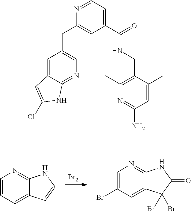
[Br2].C1=CC=C2C(=N1)NC=C2.C1=C(Br)C=C2C(=N1)NC(=O)C2(Br)Br.C(C1=CC(C(=O)NCC2=C(C)N=C(N)C=C2C)=CC=N1)C1=CN=C2C(=C1)C=C(Cl)N2
